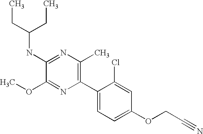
C1(NC(CC)CC)=NC(C)=C(C2=CC=C(OCC#N)C=C2Cl)N=C1OC
